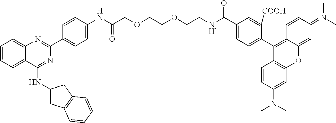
C1=CC=C2C(=C1)N=C(C1=CC=C(NC(COCCOCC[NH`]C(C3=CC=C(C4=C5C(=CC(=N(C)C)C=C5)OC5=C4C=CC(N(C)C)=C5)C([COOH])=C3)=O)=O)C=C1)N=C2NC1CC2=C(C1)C=CC=C2
